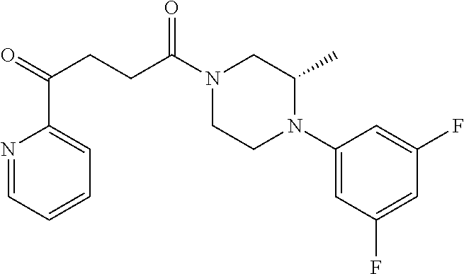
C1(N2CCN(C(CCC(=O)C3=CC=CC=N3)=O)CC2C)=CC(F)=CC(F)=C1
